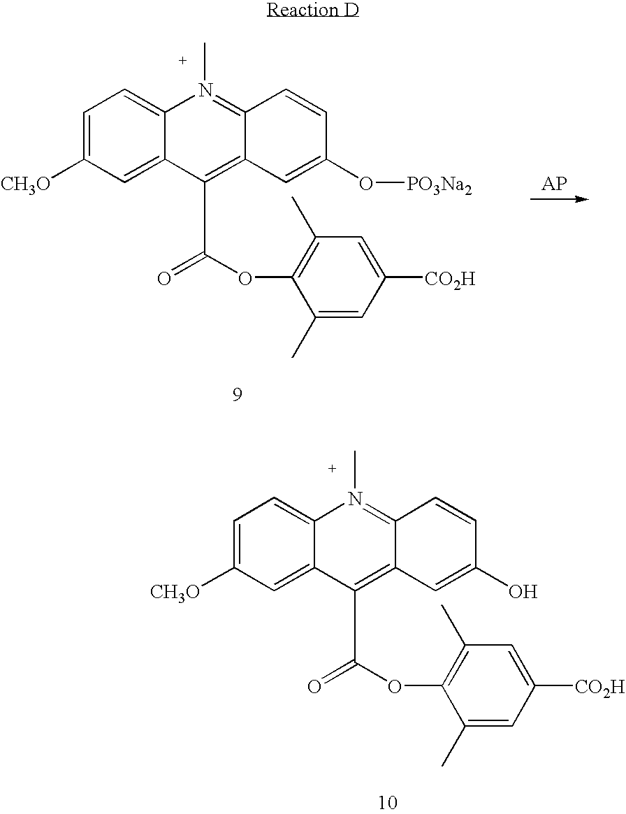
C1=C([CH3O])C=C2C(=C1)N(C)=C1C(=C2C(OC2=C(C)C=C([CO2H])C=C2C)=O)C=C(O[PO3Na2])C=C1.C1=C([CH3O])C=C2C(=C1)N(C)=C1C(=C2C(OC2=C(C)C=C([CO2H])C=C2C)=O)C=C(O)C=C1
